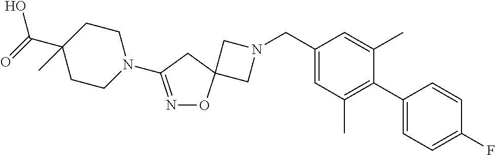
C1N(CC2=CC(C)=C(C3=CC=C(F)C=C3)C(C)=C2)CC12ON=C(N1CCC(C(=O)O)(C)CC1)C2
